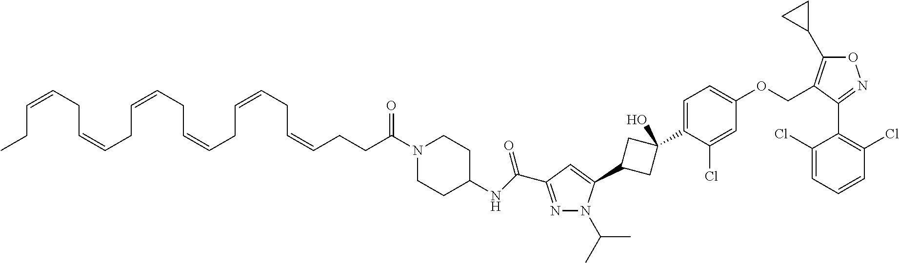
N1=C(C(NC2CCN(C(CCC=CCC=CCC=CCC=CCC=CCC=CCC)=O)CC2)=O)C=C(C2CC(C3=CC=C(OCC4=C(C5CC5)ON=C4C4=C(Cl)C=CC=C4Cl)C=C3Cl)(O)C2)N1C(C)C
